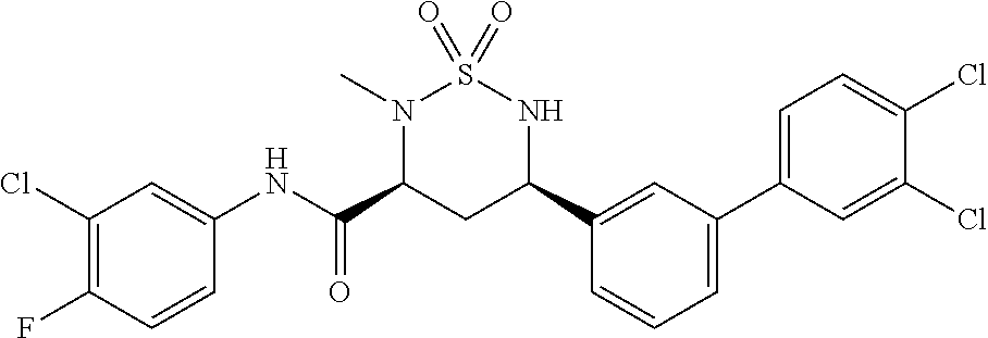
C1(Cl)=C(F)C=CC(NC(C2CC(C3=CC(C4=CC=C(Cl)C(Cl)=C4)=CC=C3)NS(=O)(=O)N2C)=O)=C1
